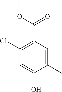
C1(Cl)=C(C(OC)=O)C=C(C)C(O)=C1
